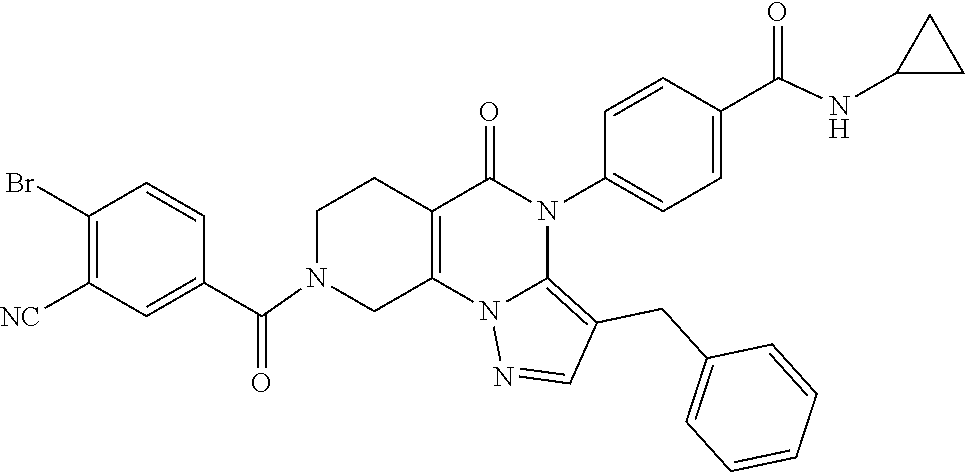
C1(Br)=C([NC])C=C(C(=O)N2CC3=C(CC2)C(=O)N(C2=CC=C(C(NC4CC4)=O)C=C2)C2=C(CC4=CC=CC=C4)C=NN32)C=C1
